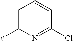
C1=C([#])N=C(Cl)C=C1
